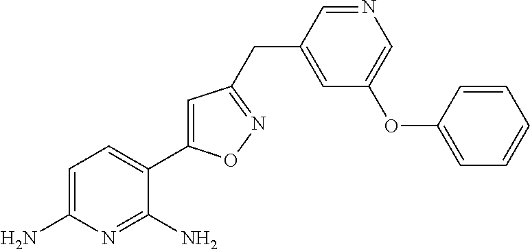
C1=C(N)N=C(N)C(C2=CC(CC3=CC(OC4=CC=CC=C4)=CN=C3)=NO2)=C1
